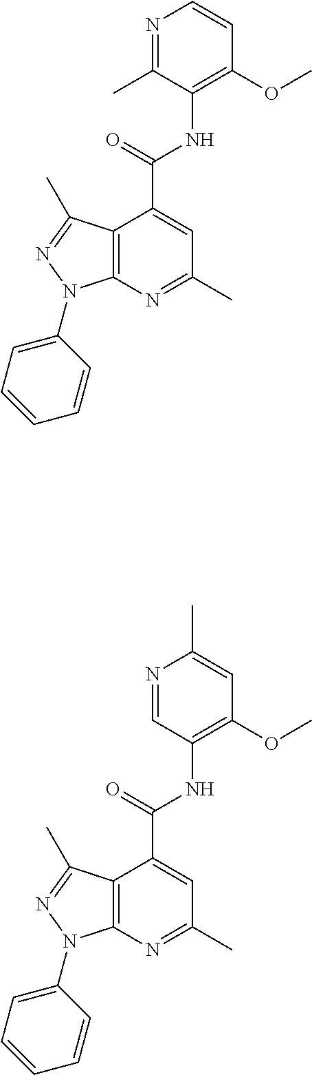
N1=C(C)C(NC(=O)C2=CC(C)=NC3=C2C(C)=NN3C2=CC=CC=C2)=C(OC)C=C1.N1=CC(NC(=O)C2=CC(C)=NC3=C2C(C)=NN3C2=CC=CC=C2)=C(OC)C=C1C
